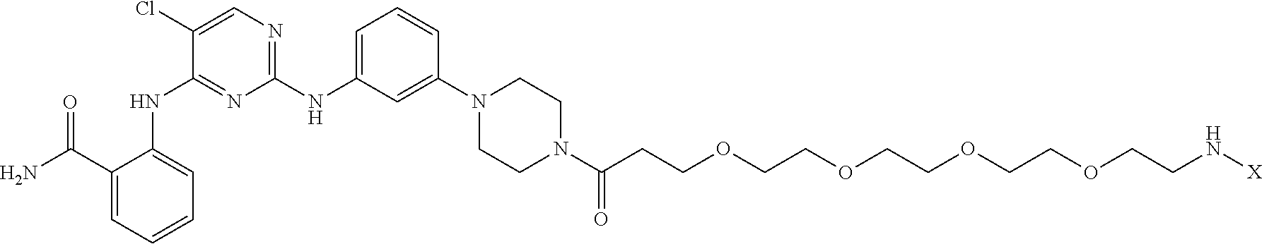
C1(C(N)=O)=CC=CC=C1NC1=NC(NC2=CC=CC(N3CCN(C(CCOCCOCCOCCOCCN[X])=O)CC3)=C2)=NC=C1Cl
